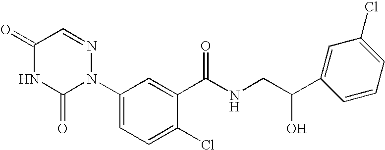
C1(=O)NC(=O)N(C2=CC=C(Cl)C(C(=O)NCC(C3=CC(Cl)=CC=C3)O)=C2)N=C1
